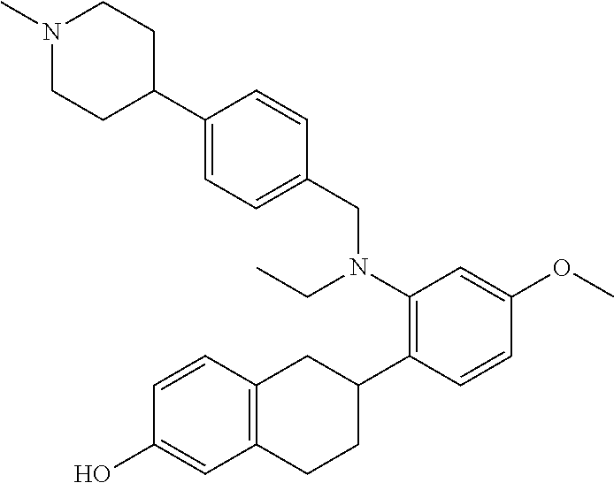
C12=C(C=CC(O)=C1)CC(C1=C(N(CC)CC3=CC=C(C4CCN(C)CC4)C=C3)C=C(OC)C=C1)CC2
